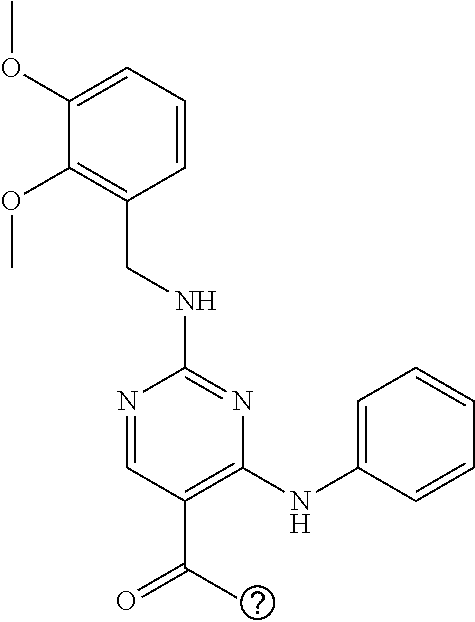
C1(NCC2=C(OC)C(OC)=CC=C2)=NC(NC2=CC=CC=C2)=C(C(=O)C)C=N1
